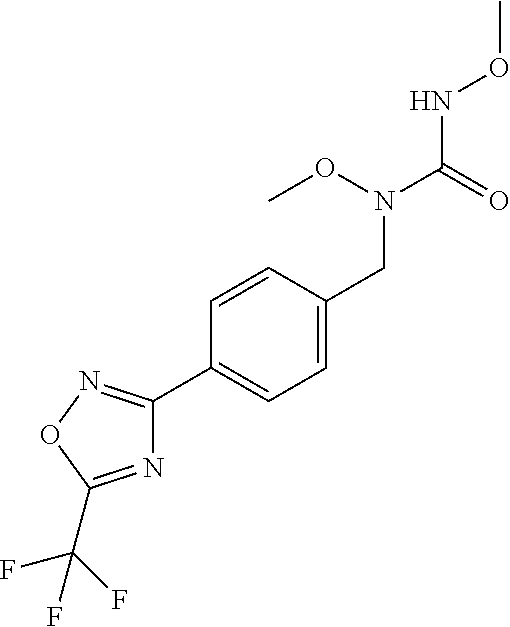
O(NC(N(CC1=CC=C(C2=NOC(C(F)(F)F)=N2)C=C1)OC)=O)C
